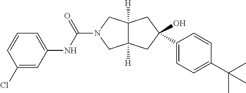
O=C(N1CC2([H])C([H])(C1)CC(O)(C1=CC=C(C(C)(C)C)C=C1)C2)NC1=CC=CC(Cl)=C1
